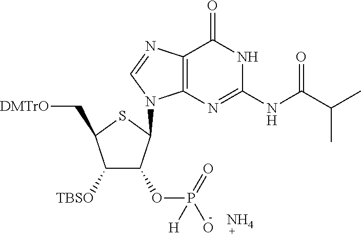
C1([TBSO])C(OP(O)(=O)[H])C(N2C3=C(N=C2)C(=O)NC(NC(C(C)C)=O)=N3)SC1C[DMTrO].N
